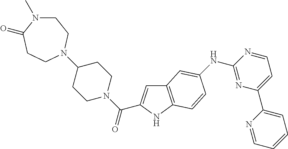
C12=C(NC(C(N3CCC(N4CCC(=O)N(C)CC4)CC3)=O)=C1)C=CC(NC1=NC(C3=CC=CC=N3)=CC=N1)=C2
